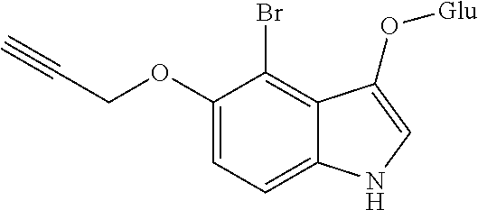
O(C1=CC=C2C(=C1Br)C(O[Glu])=CN2)CC#C
